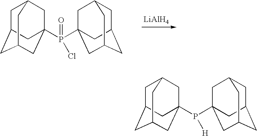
[LiAlH4].C1C2CC3CC(P(Cl)(=O)C45CC6CC(CC(C4)C6)C5)(CC1C3)C2.C1C2CC3CC(P([H])C45CC6CC(CC(C4)C6)C5)(CC1C3)C2
